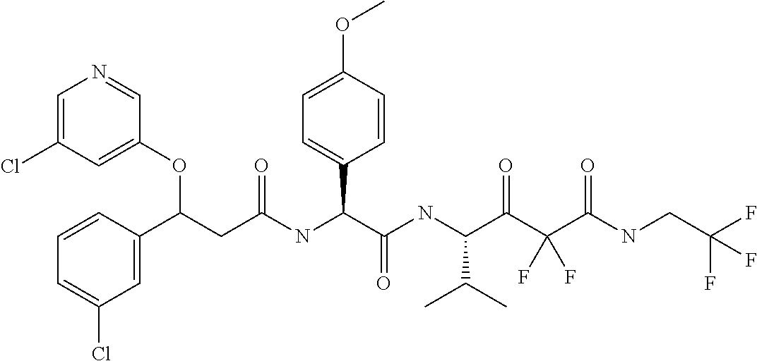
C1=C(Cl)C=C(OC(C2=CC(Cl)=CC=C2)CC(=O)NC(C2=CC=C(OC)C=C2)C(=O)NC(C(C)C)C(=O)C(C(=O)NCC(F)(F)F)(F)F)C=N1
